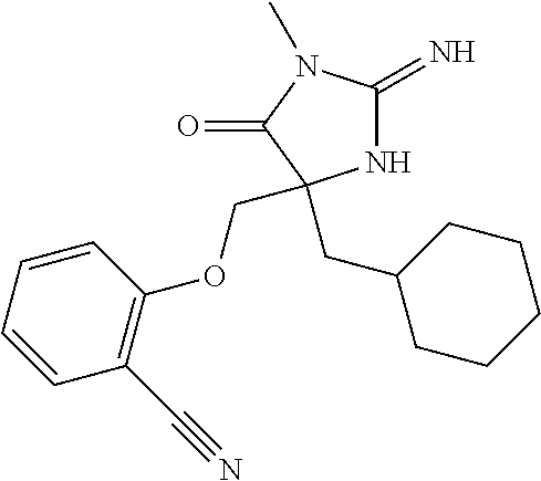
N1C(=N)N(C)C(=O)C1(CC1CCCCC1)COC1=C(C#N)C=CC=C1
